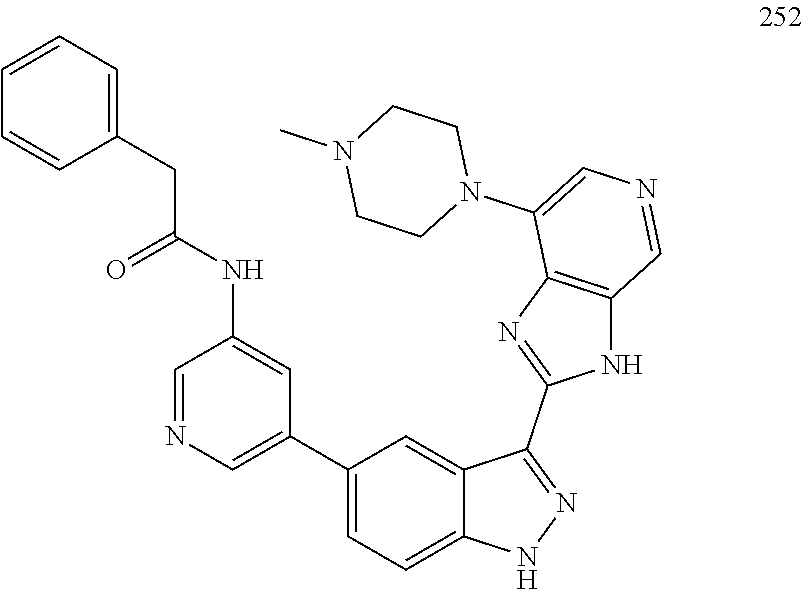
C12=CC(C3=CN=CC(NC(CC4=CC=CC=C4)=O)=C3)=CC=C1NN=C2C1=NC2=C(N1)C=NC=C2N1CCN(C)CC1
